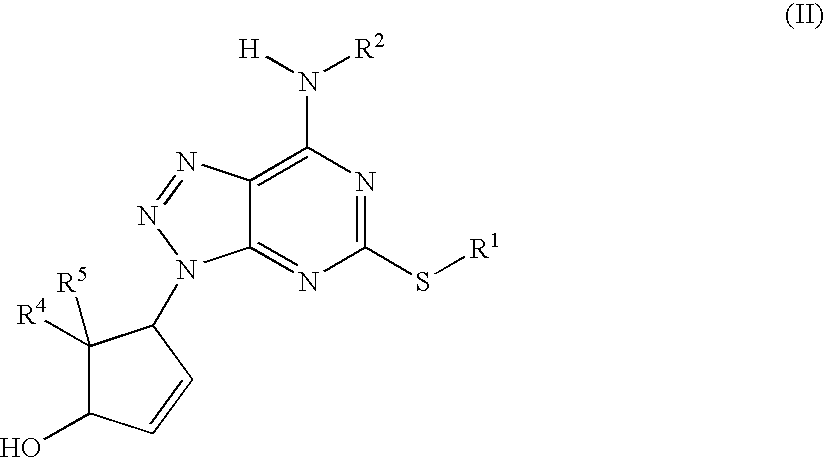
C1(S[R1])=NC(N([H])[R2])=C2C(=N1)N(C1C([R4])([R5])C(O)C=C1)N=N2
